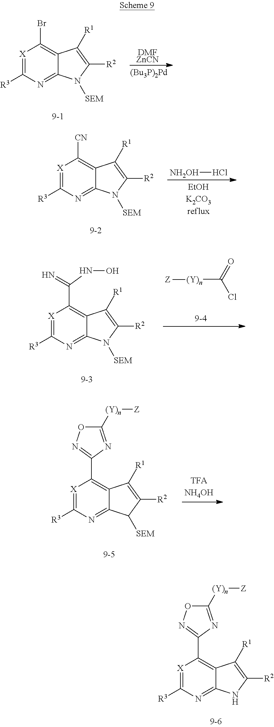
[X]1=C([R3])N=C2C(=C1C1=NOC([(Y)n][Z])=N1)C([R1])=C([R2])N2.[X]1=C([R3])N=C2C(=C1Br)C([R1])=C([R2])N2[SEM].[DMFZnCN].[(Bu3P)2Pd].[X]1=C([R3])N=C2C(=C1[CN])C([R1])=C([R2])N2[SEM].[NH2OH]Cl.[(Y)n](C(Cl)=O)[Z].[X]1=C([R3])N=C2C(=C1C(=N)NO)C([R1])=C([R2])N2[SEM].[X]1=C([R3])N=C2C(=C1C1=NOC([(Y)n][Z])=N1)C([R1])=C([R2])C2[SEM]
